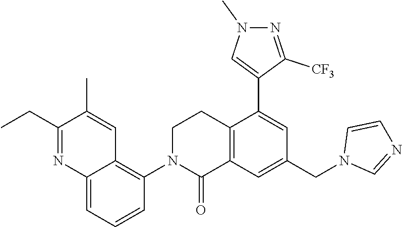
N1=C(CC)C(C)=CC2=C(N3C(=O)C4=C(CC3)C(C3=CN(C)N=C3[CF3])=CC(CN3C=NC=C3)=C4)C=CC=C12
